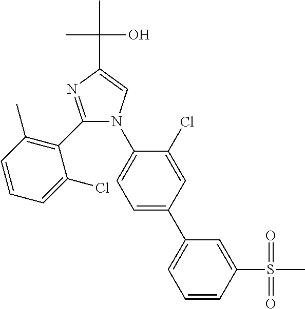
C1=CC(S(=O)(=O)C)=CC(C2=CC=C(N3C(C4=C(C)C=CC=C4Cl)=NC(C(C)(O)C)=C3)C(Cl)=C2)=C1
